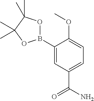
B1(C2=CC(C(N)=O)=CC=C2OC)OC(C)(C)C(C)(C)O1
